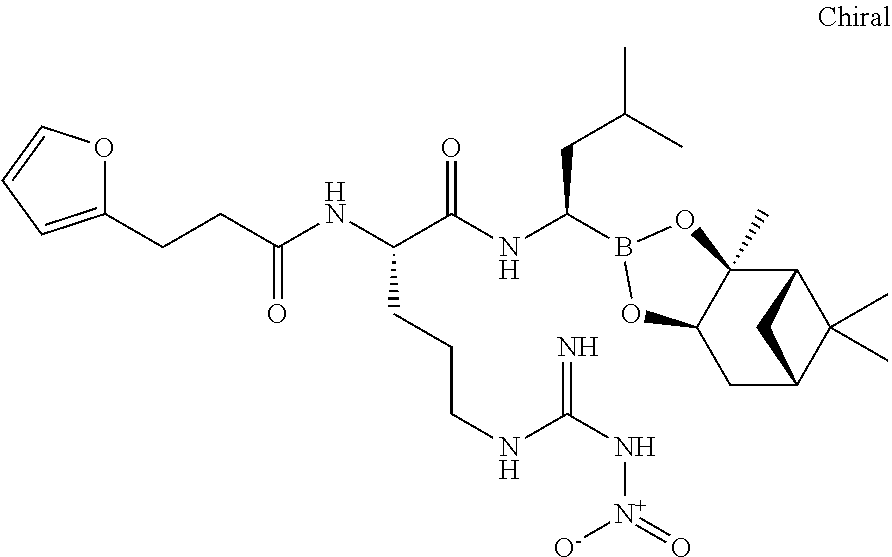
C12C3(C)C(CC(C1(C)C)C2)OB(C(NC(C(NC(=O)CCC1=CC=CO1)CCCNC(N[N+]([O-])=O)=N)=O)CC(C)C)O3
